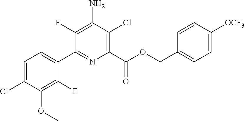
C1(F)=C(N)C(Cl)=C(C(OCC2=CC=C([OCF3])C=C2)=O)N=C1C1=CC=C(Cl)C(OC)=C1F
